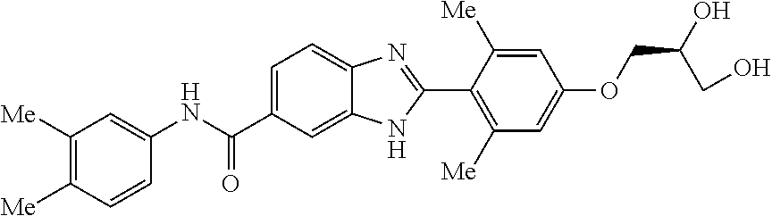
C1([Me])=C([Me])C=CC(NC(C2=CC=C3C(=C2)NC(C2=C([Me])C=C(OCC(O)CO)C=C2[Me])=N3)=O)=C1
